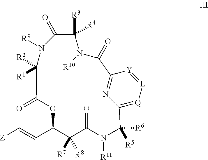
C1([R6])([R5])N([R11])C(=O)C([R7])([R8])C(C=C[Z])OC(=O)C([R2])([R1])N([R9])C(=O)C([R3])([R4])N([R10])C(=O)C2=NC1=[Q][L]=[Y]2
